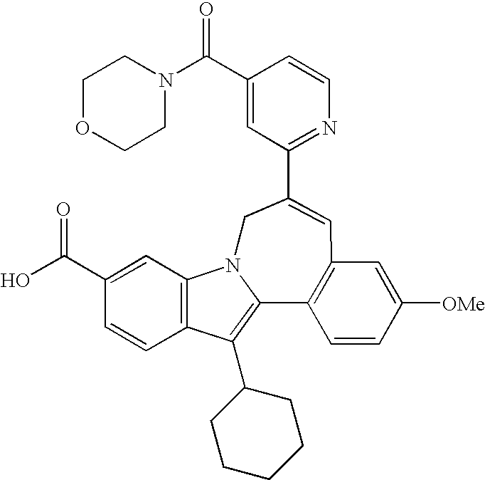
C1(C(N2CCOCC2)=O)=CC(C2=CC3=C(C4=C(C5CCCCC5)C5=C(C=C(C(O)=O)C=C5)N4C2)C=CC([OMe])=C3)=NC=C1
